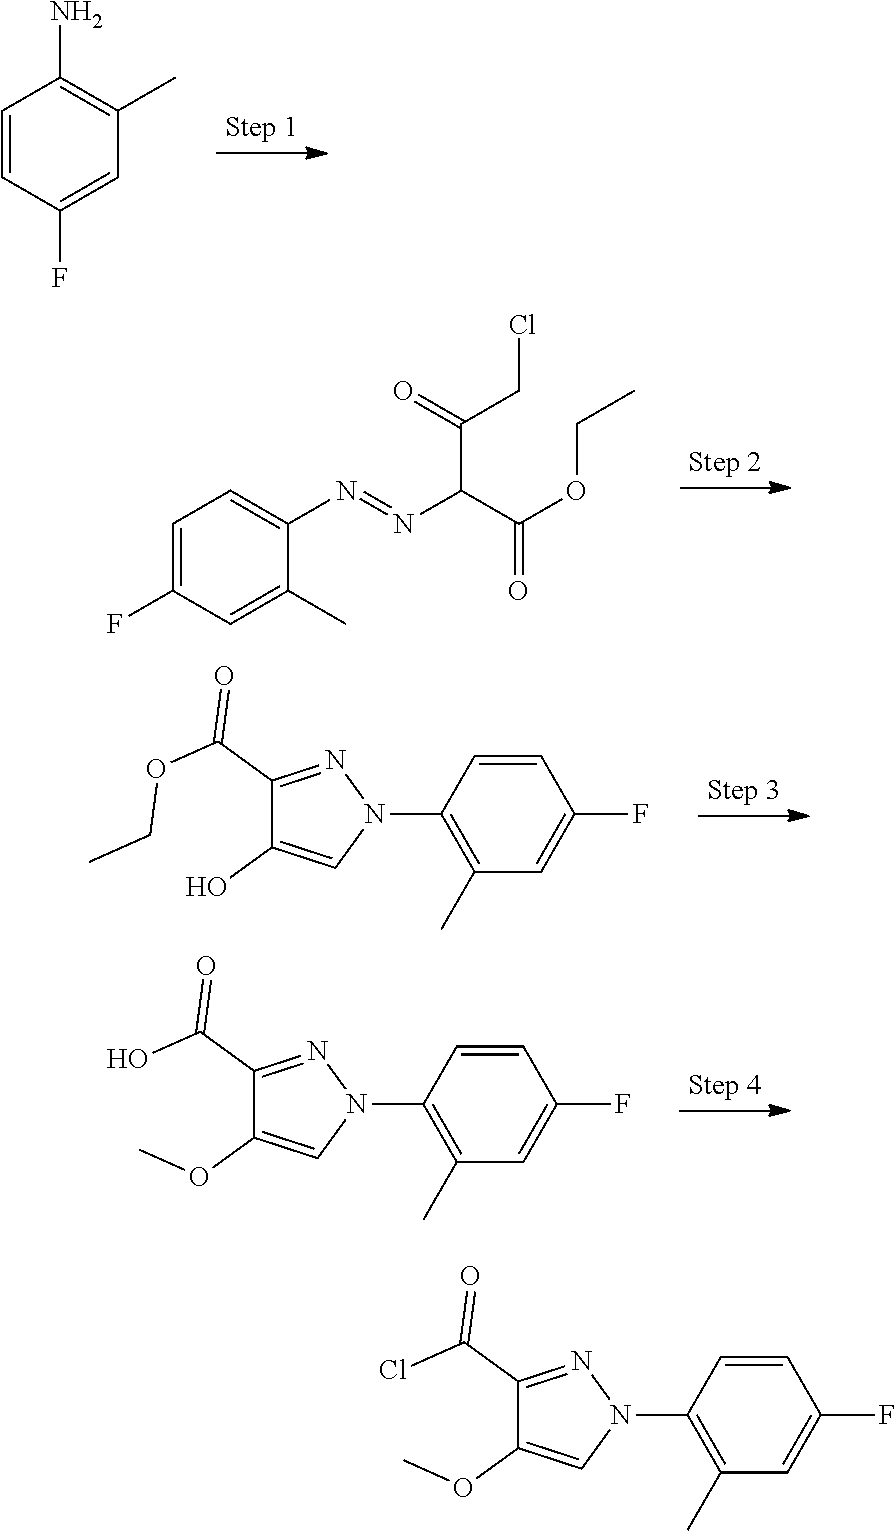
C1(N)=C(C)C=C(F)C=C1.N(=NC(C(=O)OCC)C(=O)CCl)C1=CC=C(F)C=C1C.N1=C(C(OCC)=O)C(O)=CN1C1=C(C)C=C(F)C=C1.N1(C2=C(C)C=C(F)C=C2)N=C(C(O)=O)C(OC)=C1.N1=C(C(Cl)=O)C(OC)=CN1C1=C(C)C=C(F)C=C1
